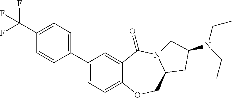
C1(C2=CC=C3C(=C2)C(=O)N2C(CO3)CC(N(CC)CC)C2)=CC=C(C(F)(F)F)C=C1
